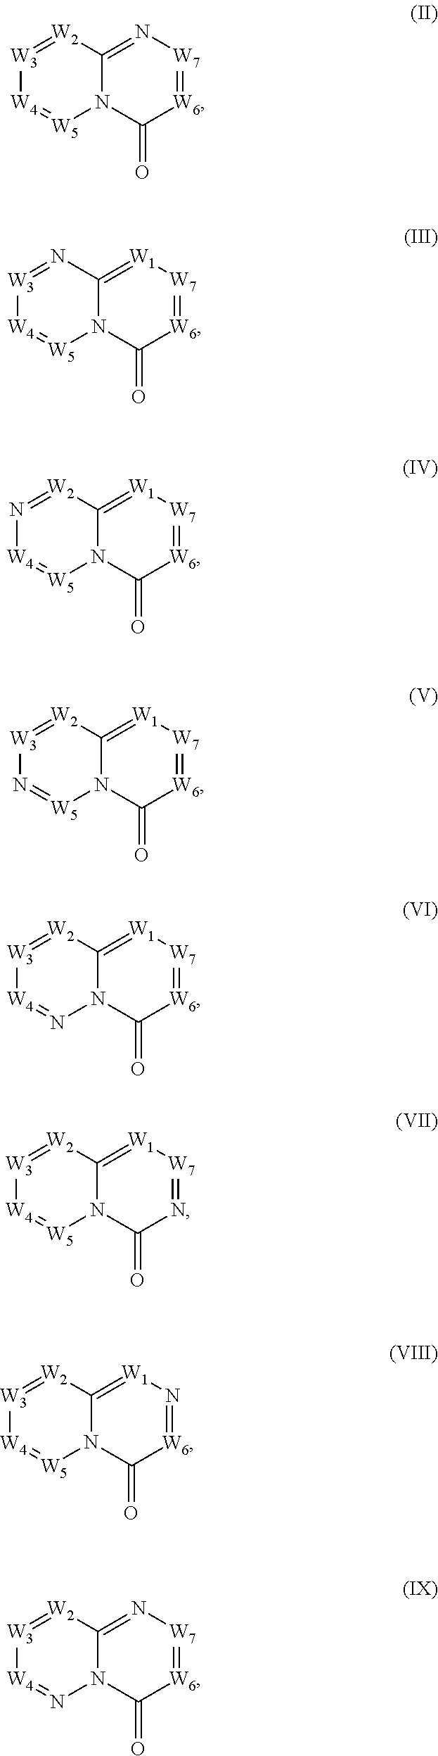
[W3]1=[W2]C2=N[W7]=[W6]C(=O)N2[W5]=[W4]1.[W3]1=NC2=[W1][W7]=[W6]C(=O)N2[W5]=[W4]1.N1=[W2]C2=[W1][W7]=[W6]C(=O)N2[W5]=[W4]1.[W3]1=[W2]C2=[W1][W7]=[W6]C(=O)N2[W5]=N1.[W3]1=[W2]C2=[W1][W7]=[W6]C(=O)N2N=[W4]1.[W3]1=[W2]C2=[W1][W7]=NC(=O)N2[W5]=[W4]1.[W3]1=[W2]C2=[W1]N=[W6]C(=O)N2[W5]=[W4]1.[W3]1=[W2]C2=N[W7]=[W6]C(=O)N2N=[W4]1
